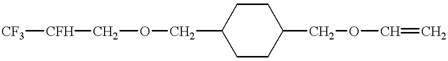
C1(COC[CFH][CF3])CCC(COC=C)CC1
